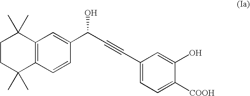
C1CC(C)(C)C2=C(C1(C)C)C=C(C(C#CC1=CC=C([COOH])C(O)=C1)O)C=C2
